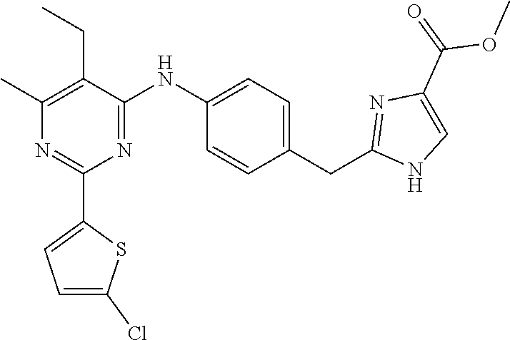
N1=C(NC2=CC=C(CC3=NC(C(=O)OC)=CN3)C=C2)C(CC)=C(C)N=C1C1=CC=C(Cl)S1
